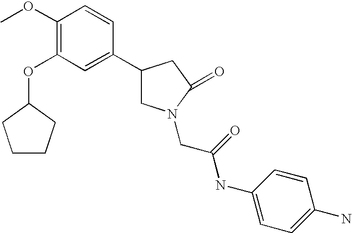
C1(OC)=C(OC2CCCC2)C=C(C2CN(CC(NC3=CC=C(N)C=C3)=O)C(=O)C2)C=C1
